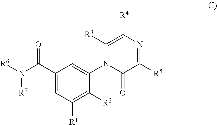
C1(C(N([R6])[R7])=O)=CC([R1])=C([R2])C(N2C(=O)C([R5])=NC([R4])=C2[R3])=C1
